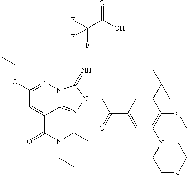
C12=NN(CC(C3=CC(N4CCOCC4)=C(OC)C(C(C)(C)C)=C3)=O)C(=N)N1N=C(OCC)C=C2C(N(CC)CC)=O.C(C(O)=O)(F)(F)F
